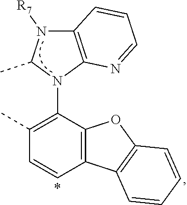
C12=C(N(C3=C(C)C=CC4=C3OC3=C4C=CC=C3)C(C)N1[R7])N=CC=C2
